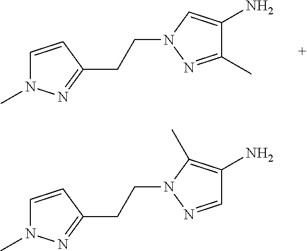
C1=CC(CCN2C=C(N)C(C)=N2)=NN1C.C1=CC(CCN2C(C)=C(N)C=N2)=NN1C
